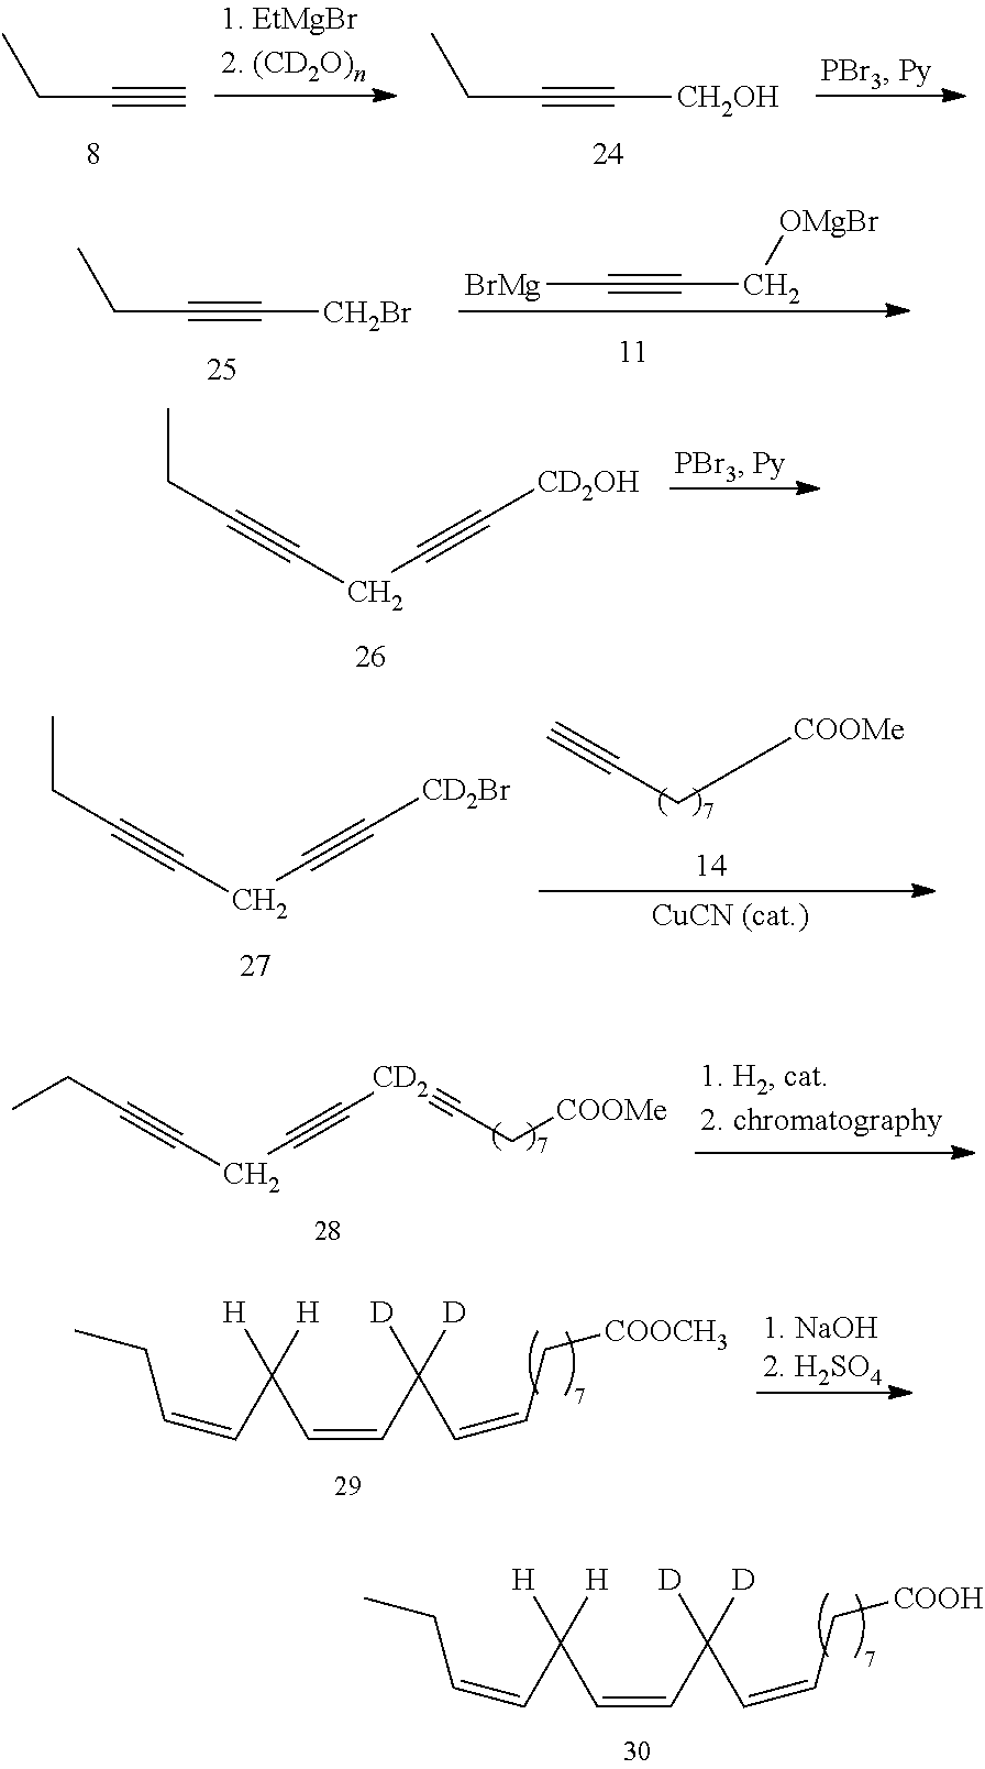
C(C#C)C.C(C#C[CH2OH])C.[BrMg]C#CC[OMgBr].C(C#C[CH2Br])C.CCC#CCC#C[CD2OH].CCC#CCC#C[CD2Br].C#CCC[COOMe].C(C#CCC#C[CD2]#CC[COOMe])C.CCC=CC(C=CC([D])([D])C=CC[COOCH3])([H])[H].CCC=CC(C=CC([D])([D])C=CC[COOH])([H])[H]
